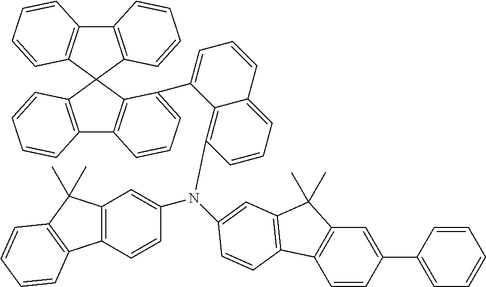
C12=C(C3(C4=C1C=CC=C4)C1=C(C4=C3C(C3=CC=CC5=CC=CC(N(C6=CC7=C(C=C6)C6=C(C7(C)C)C=CC=C6)C6=CC7=C(C8=C(C=C(C9=CC=CC=C9)C=C8)C7(C)C)C=C6)=C35)=CC=C4)C=CC=C1)C=CC=C2
